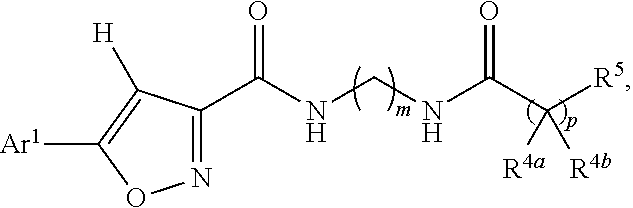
N1=C(C(NCNC(C([R5])([R4b])[R4a])=O)=O)C([H])=C([Ar1])O1
